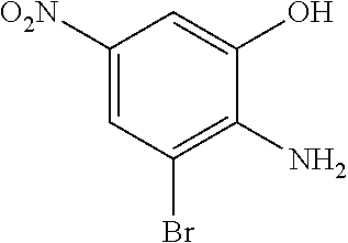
C1([O2N])=CC(Br)=C(N)C(O)=C1
